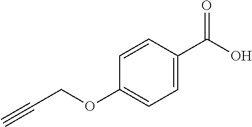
C1=C(C(O)=O)C=CC(OCC#C)=C1
